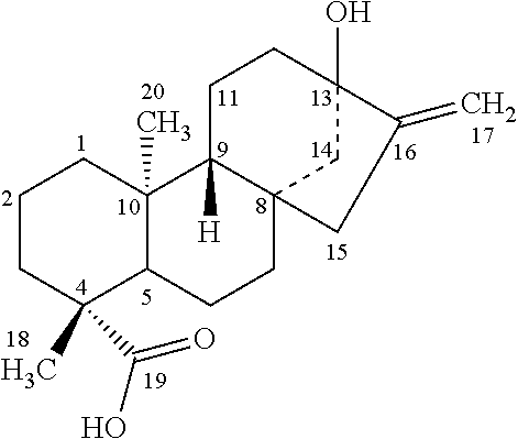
C1CC(C)(C(O)=O)C2C(C)(C1)C1([H])C3(CC2)CC(O)(CC1)C(=C)C3
